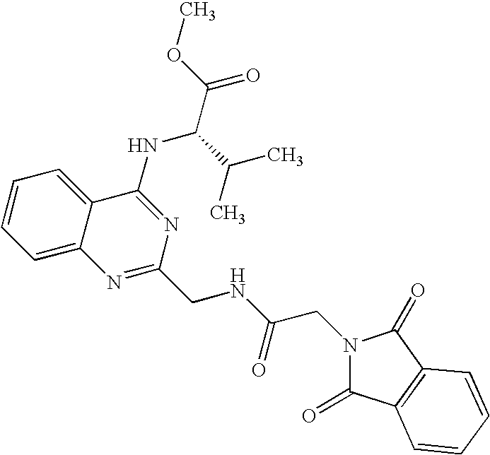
C1=CC=C2C(=C1)C(NC(C(C)C)C(=O)OC)=NC(CNC(CN1C(=O)C3=C(C1=O)C=CC=C3)=O)=N2
